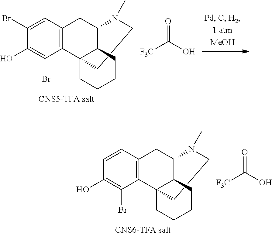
C1(Br)=CC2=C(C(Br)=C1O)C13C(C(C2)N(C)CC1)CCCC3.[CNS5-TFA salt].[F3C]C(=O)O.C1=CC2=C(C(Br)=C1O)C13C(C(C2)N(C)CC1)CCCC3.[CNS6-TFA salt].[F3C]C(=O)O
